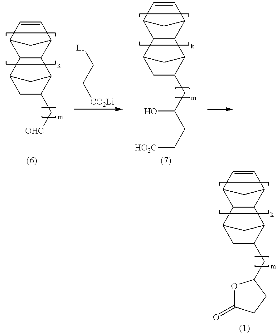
C12C(C3C=CC1C3)C1C(CC3OC(=O)CC3)CC2C1.C12C(C3C=CC1C3)C1C(C[OHC])CC2C1.[Li]CC[CO2Li].C12C(C3C=CC1C3)C1C(CC(O)CC[HO2C])CC2C1
